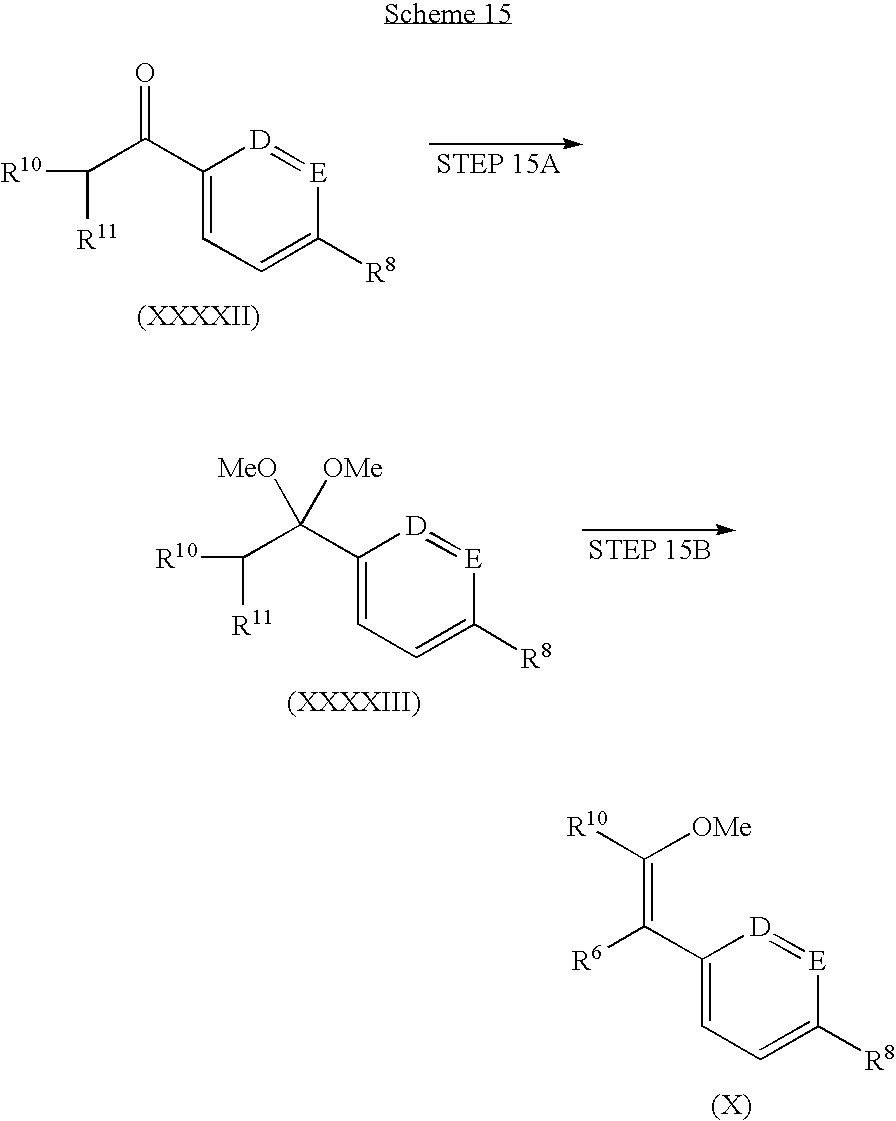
C1(C(C([R10])[R11])=O)=CC=C([R8])[E]=[D]1.C1(C(C([R10])[R11])([OMe])[MeO])=CC=C([R8])[E]=[D]1.C1(C([R6])=C([OMe])[R10])=CC=C([R8])[E]=[D]1
